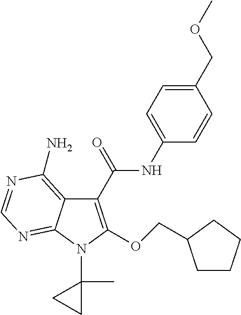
C1(C(=O)NC2=CC=C(COC)C=C2)=C(OCC2CCCC2)N(C2(C)CC2)C2=NC=NC(N)=C12
